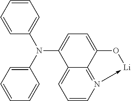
C1=CN2->[Li]OC3=CC=C(N(C4=CC=CC=C4)C4=CC=CC=C4)C(=C1)C=23
